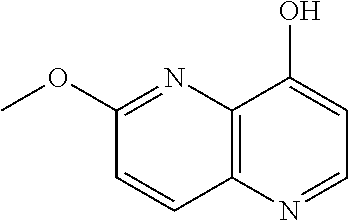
C12=C(N=CC=C1O)C=CC(OC)=N2
